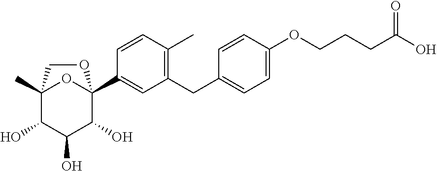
C1(CC2=CC=C(OCCCC(O)=O)C=C2)=C(C)C=CC(C23OC(C)(C(O)C(O)C2O)CO3)=C1
